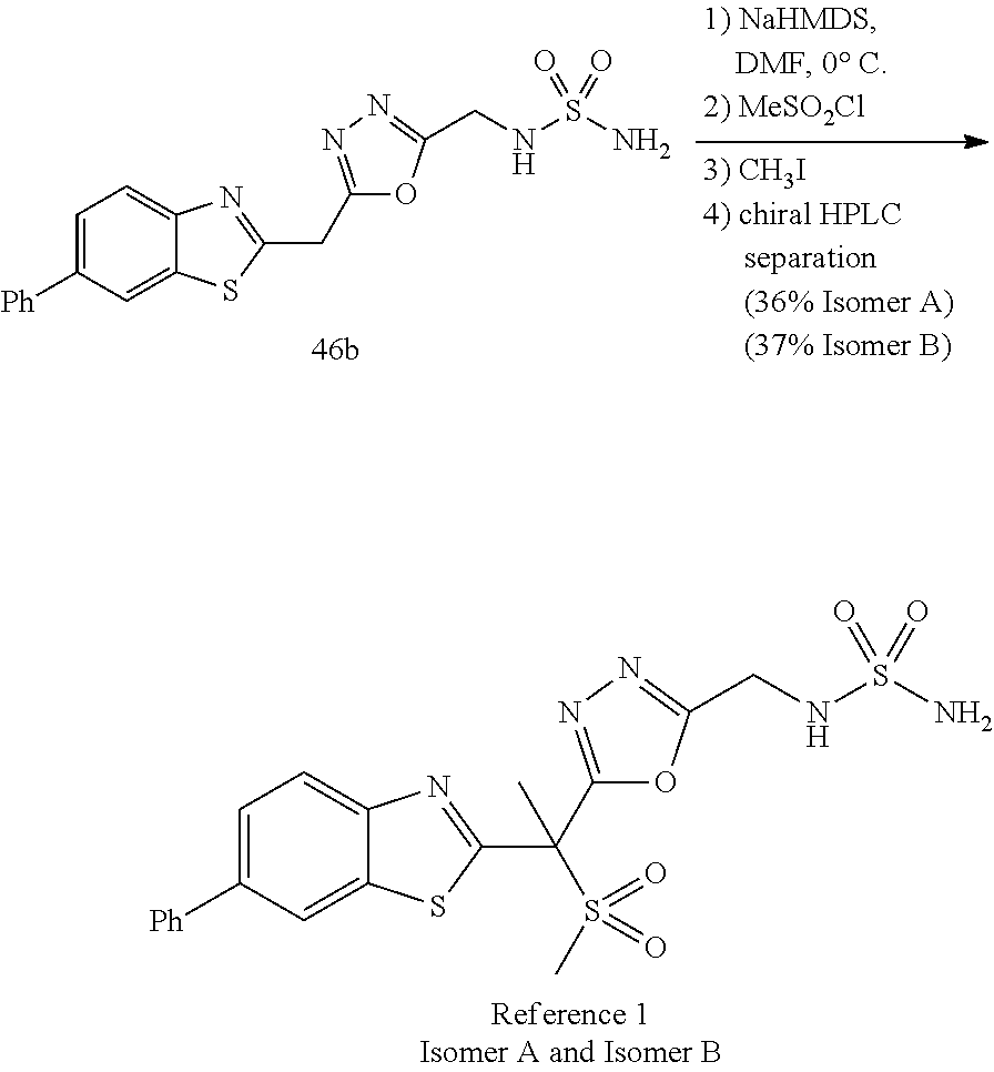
C1=C([Ph])C=C2C(=C1)N=C(CC1=NN=C(CNS(N)(=O)=O)O1)S2.C1=C([Ph])C=C2C(=C1)N=C(C(C1=NN=C(CNS(N)(=O)=O)O1)(S(C)(=O)=O)C)S2
